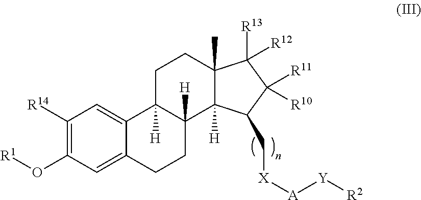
[R14]C1=C(O[R1])C=C2C(=C1)C1([H])C([H])(CC2)C2([H])C(C)(CC1)C([R13])([R12])C([R11])([R10])C2C[X][A][Y][R2]
